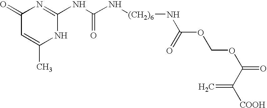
C1(=O)C=C(C)NC(NC(N[(CH2)6]NC(=O)OCOC(=O)C([COOH])=C)=O)=N1
